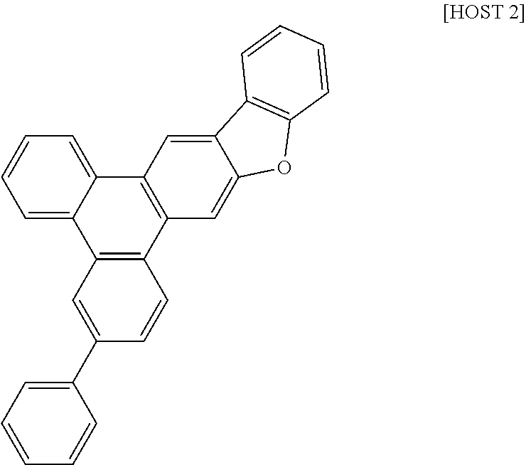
C1=C2C(=CC=C1)C1=C(C3=C2C=C(C2=CC=CC=C2)C=C3)C=C2C(=C1)C1=C(O2)C=CC=C1
